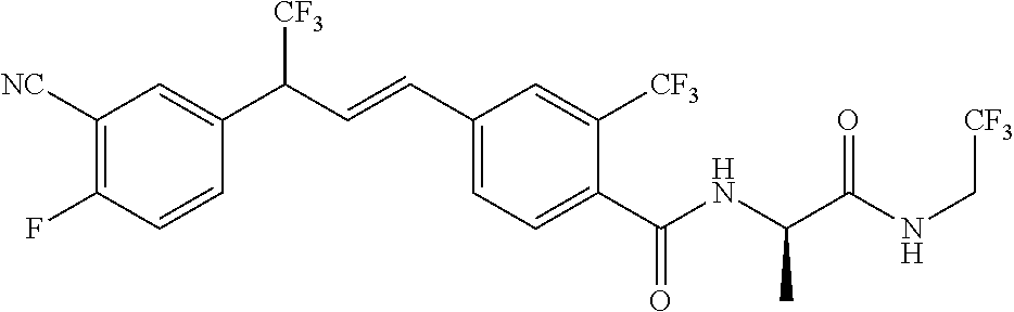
C1([NC])=C(F)C=CC(C(C=CC2=CC=C(C(NC(C(NC[CF3])=O)C)=O)C([CF3])=C2)[CF3])=C1
